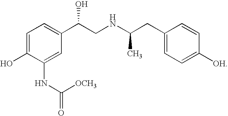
C1=C(O)C(NC(=O)[OCH3])=CC(C(CNC(CC2=CC=C([OH])C=C2)C)O)=C1
